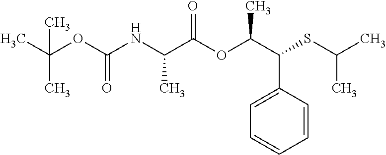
C1=C(C(C(C)OC(C(NC(OC(C)(C)C)=O)C)=O)SC(C)C)C=CC=C1
